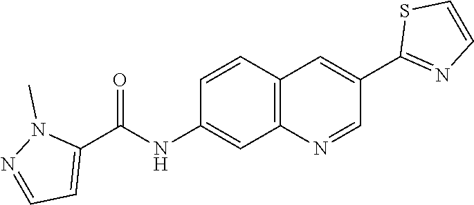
C1=CC2=C(C=C1NC(C1=CC=NN1C)=O)N=CC(C1=NC=CS1)=C2
